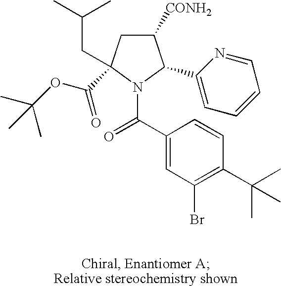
C1([CONH2])CC(CC(C)C)(C(OC(C)(C)C)=O)N(C(C2=CC(Br)=C(C(C)(C)C)C=C2)=O)C1C1=CC=CC=N1
